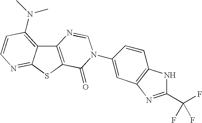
C12=C(SC3=NC=CC(N(C)C)=C13)C(=O)N(C1=CC3=C(C=C1)NC(C(F)(F)F)=N3)C=N2
